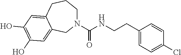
N1(C(NCCC2=CC=C(Cl)C=C2)=O)CCCC2=CC(O)=C(O)C=C2C1
